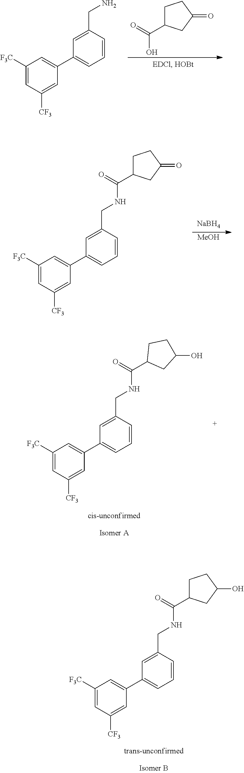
C1C(C(=O)O)CC(=O)C1.C1([F3C])=CC([CF3])=CC(C2=CC=CC(CN)=C2)=C1.[NaBH4].[MeOH].C1([F3C])=CC([CF3])=CC(C2=CC=CC(CNC(C3CCC(=O)C3)=O)=C2)=C1.C1([F3C])=CC([CF3])=CC(C2=CC=CC(CNC(C3CCC(O)C3)=O)=C2)=C1.C1([F3C])=CC([CF3])=CC(C2=CC=CC(CNC(=O)C3CC(O)CC3)=C2)=C1
